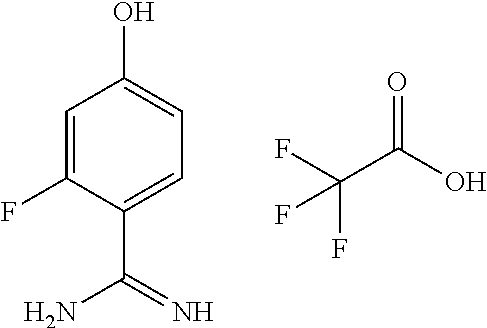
C1=C(F)C(C(=N)N)=CC=C1O.C(C(=O)O)(F)(F)F
